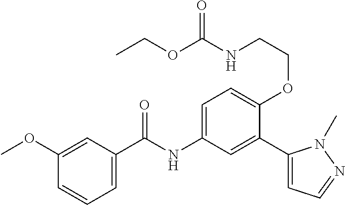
C1(OC)=CC(C(=O)NC2=CC=C(OCCNC(OCC)=O)C(C3=CC=NN3C)=C2)=CC=C1
